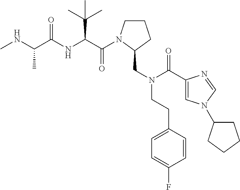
C(C(NC(C(NC)C)=O)C(C)(C)C)(=O)N1CCCC1CN(C(=O)C1=CN(C2CCCC2)C=N1)CCC1=CC=C(F)C=C1
